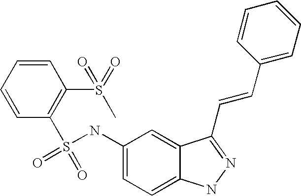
C1=CC(S(=O)(=O)NC2=CC=C3C(=C2)C(C=CC2=CC=CC=C2)=NN3)=C(S(=O)(C)=O)C=C1
